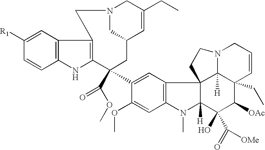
C1=C([R1])C=CC2=C1C1=C(N2)C(C(OC)=O)(C2=CC3=C(C=C2OC)N(C)C2([H])C34C3([H])C(CC)(C([OAc])C2(O)C(=O)[OMe])C=CCN3CC4)CC2CN(CC(CC)=C2)C1
